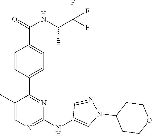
C1(C2=NC(NC3=CN(C4CCOCC4)N=C3)=NC=C2C)=CC=C(C(NC(C)C(F)(F)F)=O)C=C1
